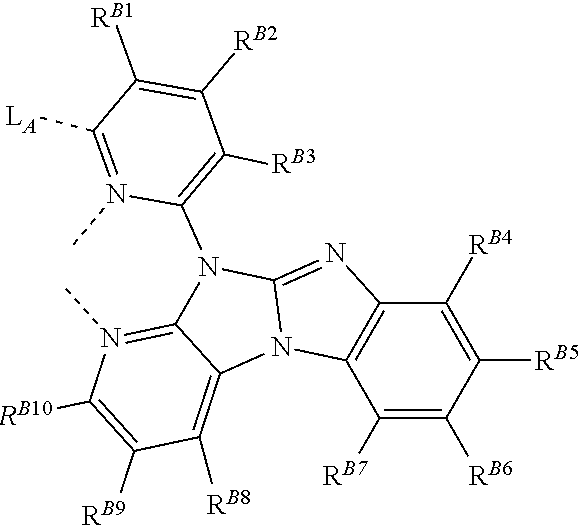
C12=NC3=C(N1C1=C([RB8])C([RB9])=C([RB10])N(C)=C1N2C1=C([RB3])C([RB2])=C([RB1])C([LA])=N1C)C([RB7])=C([RB6])C([RB5])=C3[RB4]
